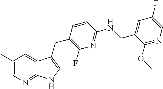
C1(OC)=NC=C(F)C=C1CNC1=NC(F)=C(CC2=CNC3=NC=C(C)C=C32)C=C1
